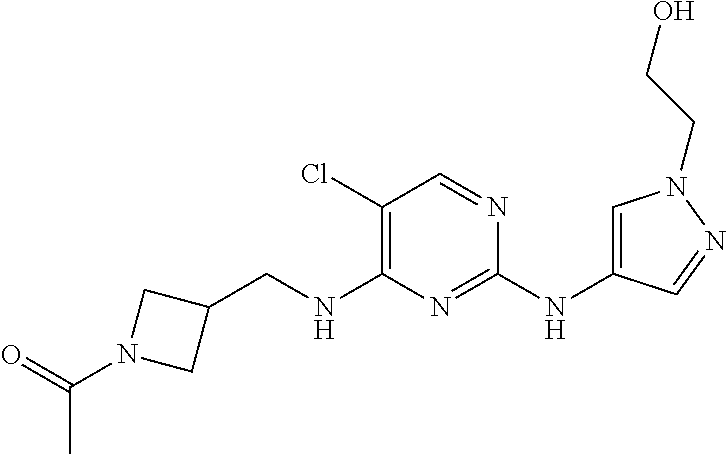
C1(Cl)=C(NCC2CN(C(=O)C)C2)N=C(NC2=CN(CCO)N=C2)N=C1
